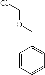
C1=CC=CC=C1COCCl
